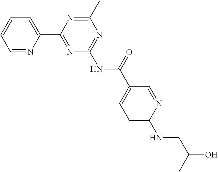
C1=NC(C2=NC(NC(C3=CC=C(NCC(O)C)N=C3)=O)=NC(C)=N2)=CC=C1
